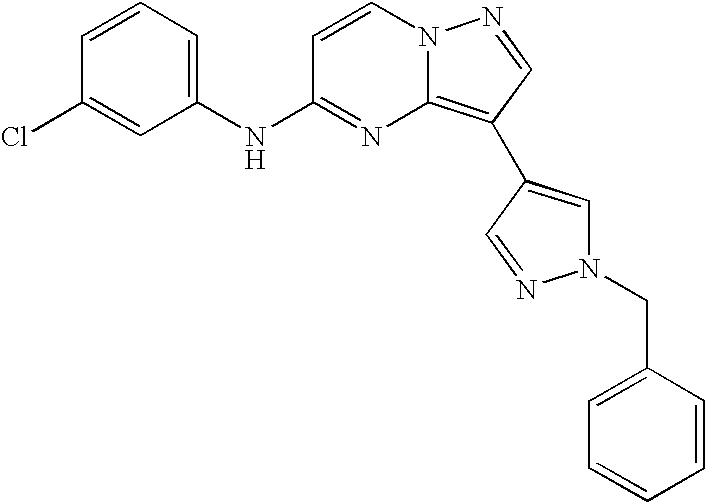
C1=CC=C(NC2=NC3=C(C4=CN(CC5=CC=CC=C5)N=C4)C=NN3C=C2)C=C1Cl
